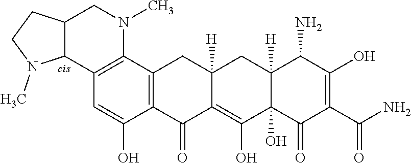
C12=C(C3=C(C(O)=C1)C(=O)C1=C(O)C4(O)C([H])(CC1([H])C3)C(N)C(O)=C(C(=O)N)C4=O)N(C)CC1C2N(C)CC1
